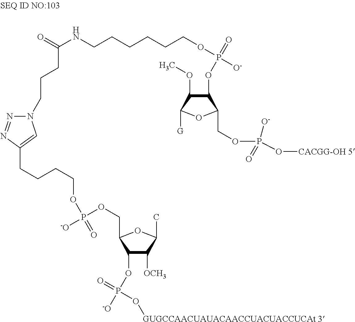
C1(OP([-O])(=O)O[GUGCCAACUAUACAACCUACUACCUCAt 3])C([OCH3])C(C)OC1COP([-O])(OCCCCC1=CN(CCCC(NCCCCCCOP([O-])(=O)OC2C(OC)C([G])OC2COP(O[CACGG-OH 5])([O-])=O)=O)N=N1)=O
